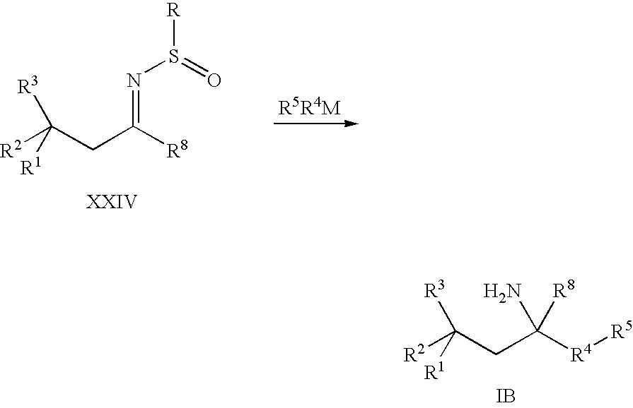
[R2]C(CC([R8])=NS([R])=O)([R3])[R1].[R2]C(CC([R4][R5])(N)[R8])([R3])[R1].[IB]
